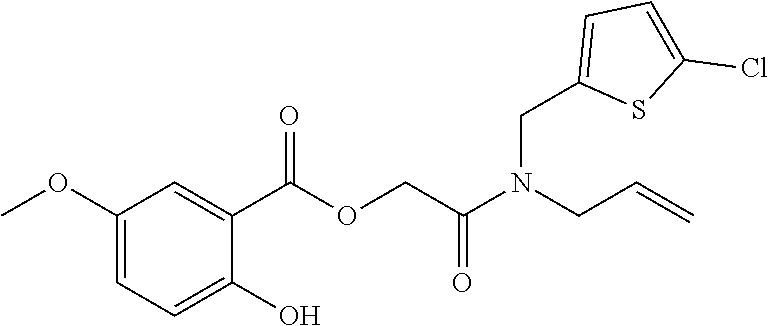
C1(OC)=CC=C(O)C(C(OCC(N(CC=C)CC2=CC=C(Cl)S2)=O)=O)=C1
